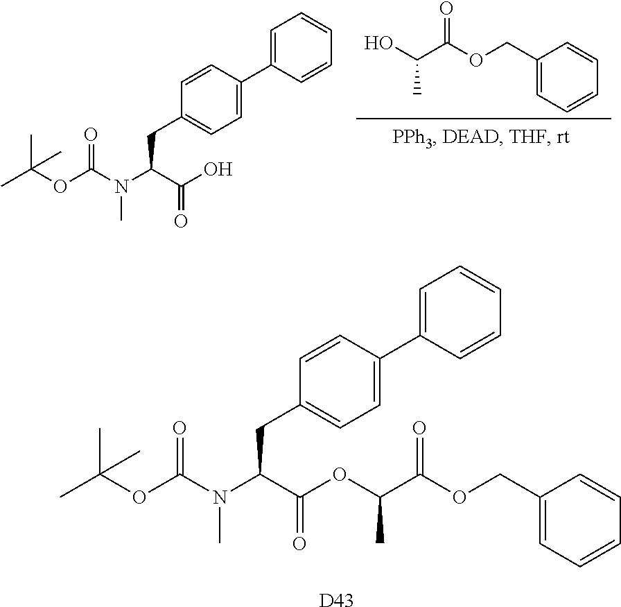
C1(COC(C(O)C)=O)=CC=CC=C1.CC(OC(N(C(C(O)=O)CC1=CC=C(C2=CC=CC=C2)C=C1)C)=O)(C)C.[D43].CC(OC(N(C(C(=O)OC(C(OCC1=CC=CC=C1)=O)C)CC1=CC=C(C2=CC=CC=C2)C=C1)C)=O)(C)C
